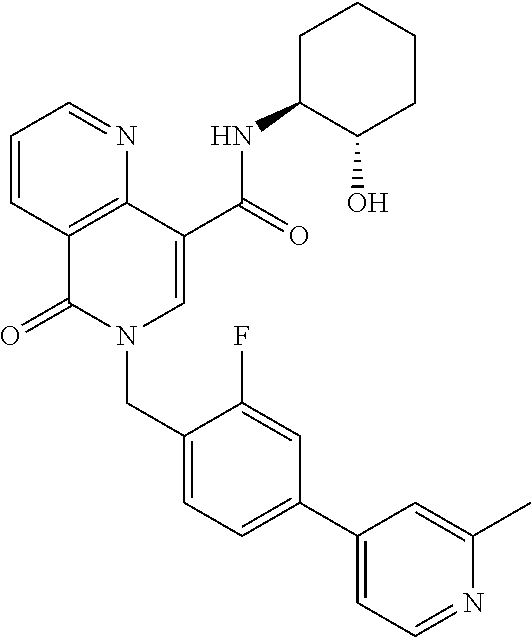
C1=CC2=C(N=C1)C(C(=O)NC1C(O)CCCC1)=CN(CC1=CC=C(C3=CC=NC(C)=C3)C=C1F)C2=O
